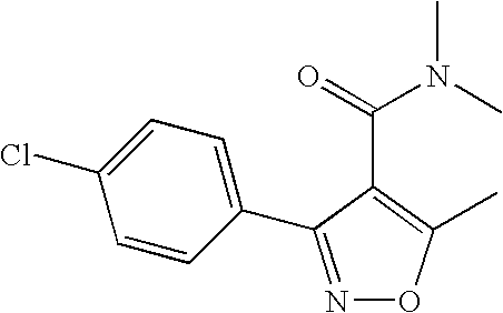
N1=C(C2=CC=C(Cl)C=C2)C(C(=O)N(C)C)=C(C)O1
